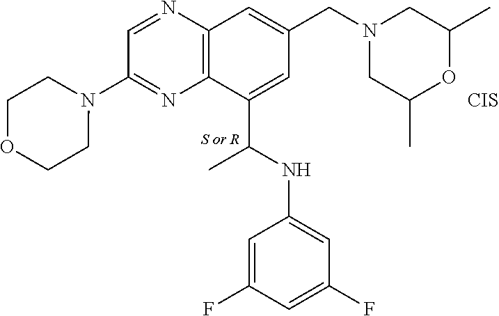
C1=NC2=C(N=C1N1CCOCC1)C(C(C)NC1=CC(F)=CC(F)=C1)=CC(CN1CC(C)OC(C)C1)=C2.[CIS]
